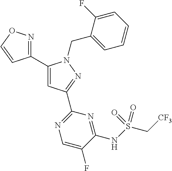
C1(C2=NOC=C2)=CC(C2=NC=C(F)C(NS(C[CF3])(=O)=O)=N2)=NN1CC1=CC=CC=C1F
